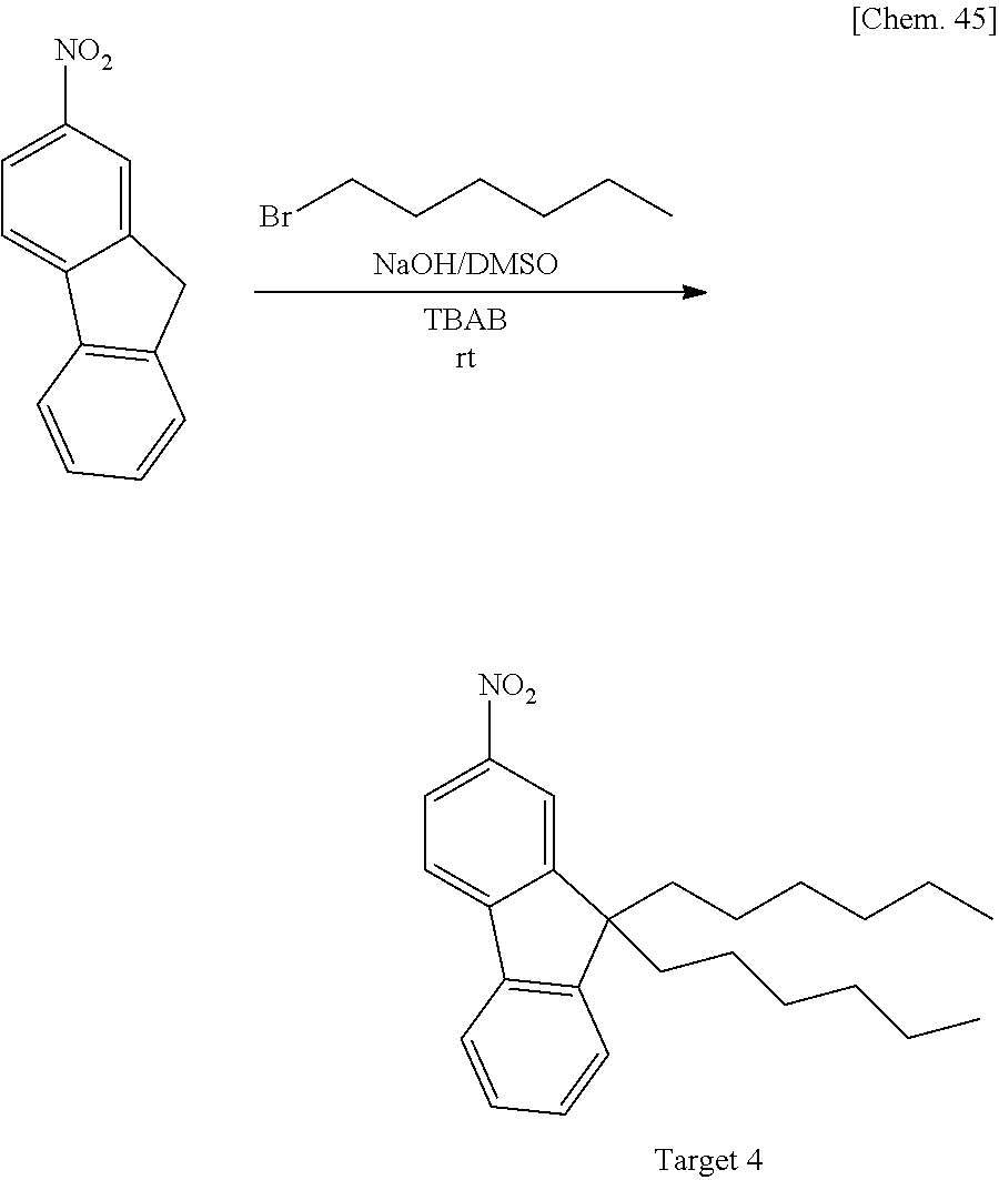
BrCCCCCC.C1=C([NO2])C=C2C(=C1)C1=C(C2)C=CC=C1.C1=C([NO2])C=C2C(=C1)C1=C(C=CC=C1)C2(CCCCCC)CCCCCC
